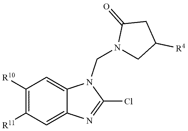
C1([R10])=C([R11])C=C2C(=C1)N(CN1CC([R4])CC1=O)C(Cl)=N2
